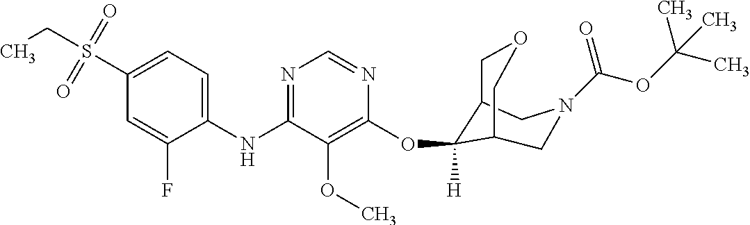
C1(NC2=NC=NC(OC3([H])C4COCC3CN(C(OC(C)(C)C)=O)C4)=C2OC)=CC=C(S(=O)(=O)CC)C=C1F
